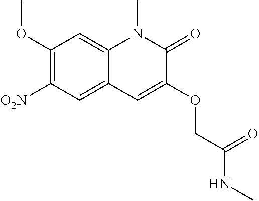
C1(OC)=C([O2N])C=C2C(=C1)N(C)C(=O)C(OCC(NC)=O)=C2
